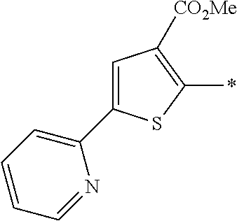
C1(C2=CC=CC=N2)=CC([CO2Me])=C(*)S1
